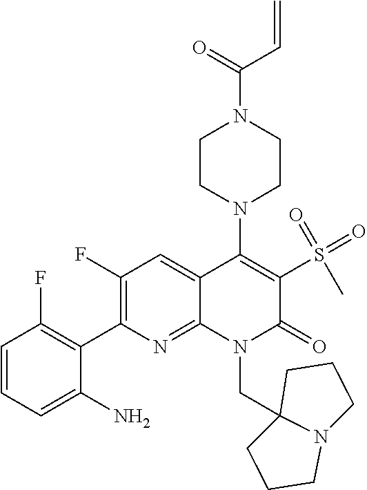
N1(CC23CCCN2CCC3)C(=O)C(S(=O)(=O)C)=C(N2CCN(C(=O)C=C)CC2)C2=CC(F)=C(C3=C(F)C=CC=C3N)N=C12
